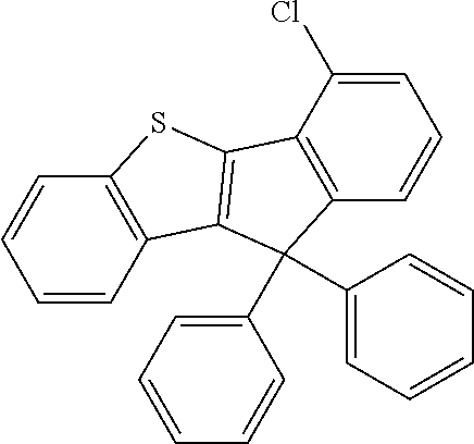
C1=CC2=C(C=C1)SC1=C2C(C2=CC=CC=C2)(C2=CC=CC=C2)C2=C1C(Cl)=CC=C2
